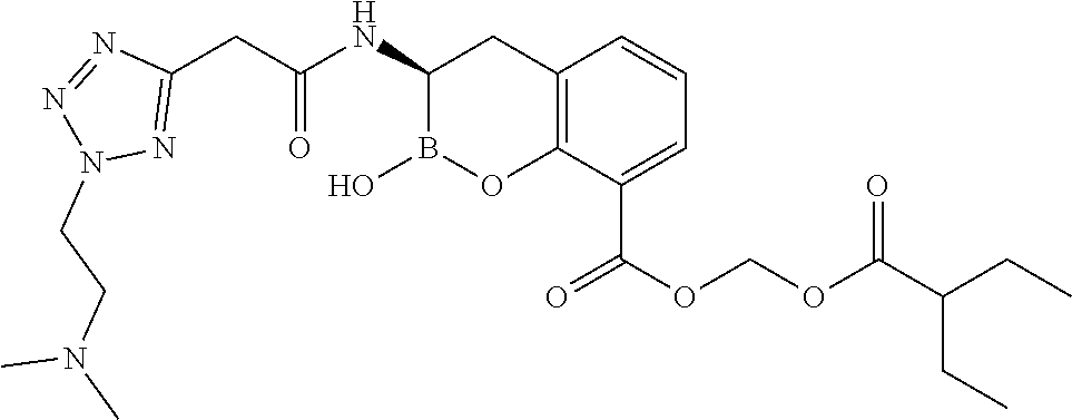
C12=C(C(C(OCOC(C(CC)CC)=O)=O)=CC=C1)OB(O)C(NC(CC1=NN(CCN(C)C)N=N1)=O)C2
